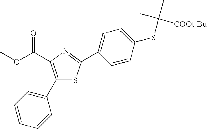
COC(=O)C1=C(C2=CC=CC=C2)SC(C2=CC=C(SC(C)(C)[COOt-Bu])C=C2)=N1
